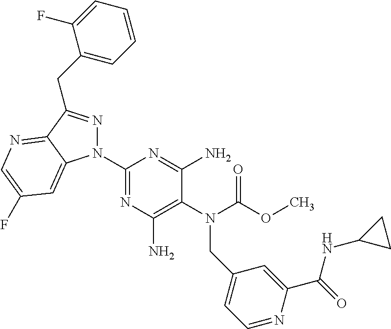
C1(N2N=C(CC3=CC=CC=C3F)C3=NC=C(F)C=C23)=NC(N)=C(N(C(OC)=O)CC2=CC=NC(C(=O)NC3CC3)=C2)C(N)=N1
